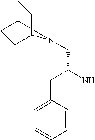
N1(CC(N)CC2=CC=CC=C2)C2CCC1CC2
